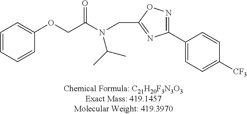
C1=CC=CC(OCC(N(CC2=NC(C3=CC=C([CF3])C=C3)=NO2)C(C)C)=O)=C1
